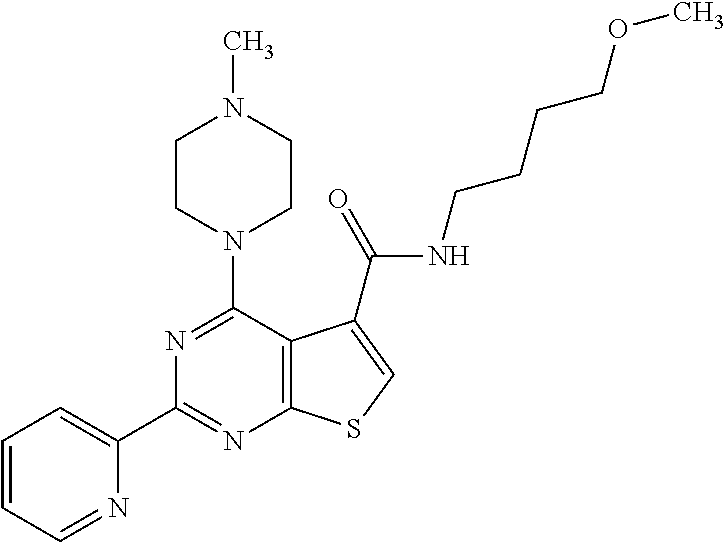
N1=C(N2CCN(C)CC2)C2=C(N=C1C1=CC=CC=N1)SC=C2C(=O)NCCCCOC
